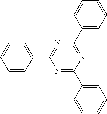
C1=CC=CC(C2=NC(C3=CC=CC=C3)=NC(C3=CC=CC=C3)=N2)=C1
